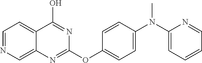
C1=CC(N(C2=CC=CC=N2)C)=CC=C1OC1=NC2=CN=CC=C2C(O)=N1
